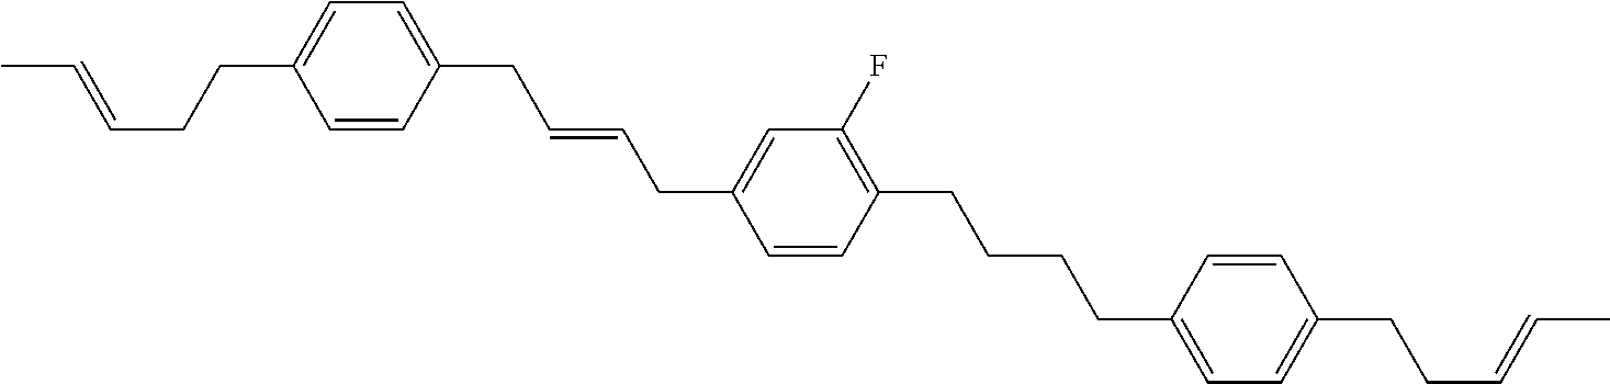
C1=CC(CC=CCC2=CC(F)=C(CCCCC3=CC=C(CCC=CC)C=C3)C=C2)=CC=C1CCC=CC
